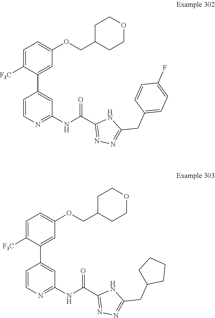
C1=C([F3C])C(C2=CC(NC(C3=NN=C(CC4=CC=C(F)C=C4)N3)=O)=NC=C2)=CC(OCC2CCOCC2)=C1.C1=C([F3C])C(C2=CC(NC(C3=NN=C(CC4CCCC4)N3)=O)=NC=C2)=CC(OCC2CCOCC2)=C1
